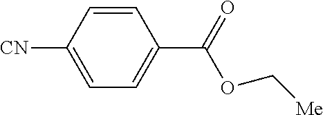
C1=CC([CN])=CC=C1C(OC[Me])=O
